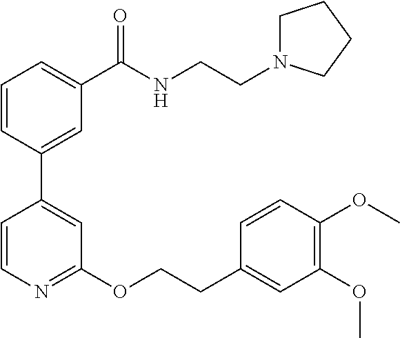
C1=CC(C2=CC(OCCC3=CC(OC)=C(OC)C=C3)=NC=C2)=CC(C(NCCN2CCCC2)=O)=C1
